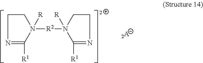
C1CN=C([R1])N1([R2]N1([R])CCN=C1[R1])[R]
